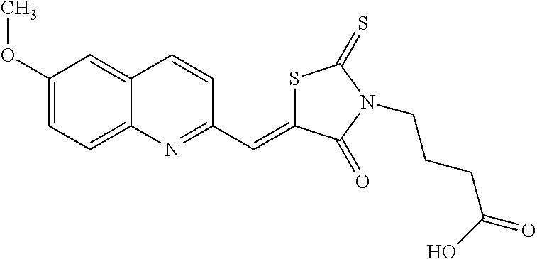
S1C(=CC2=NC3=CC=C(OC)C=C3C=C2)C(=O)N(CCCC(=O)O)C1=S
